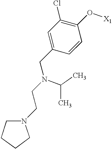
C1=C(CN(C(C)C)CCN2CCCC2)C=CC(O[X1])=C1Cl
